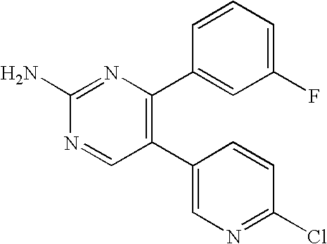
C1(C2=CN=C(Cl)C=C2)=C(C2=CC(F)=CC=C2)N=C(N)N=C1
